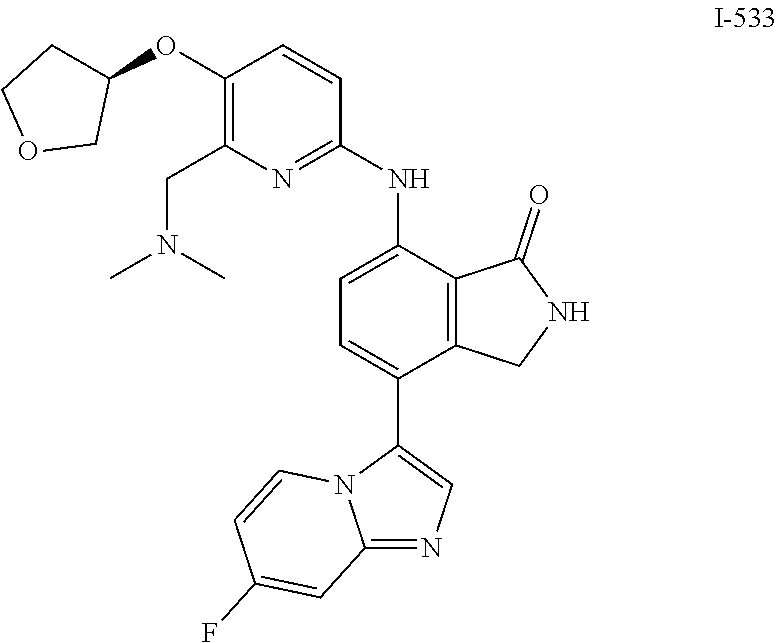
C12=NC=C(C3=CC=C(NC4=NC(CN(C)C)=C(OC5CCOC5)C=C4)C4=C3CNC4=O)N1C=CC(F)=C2
